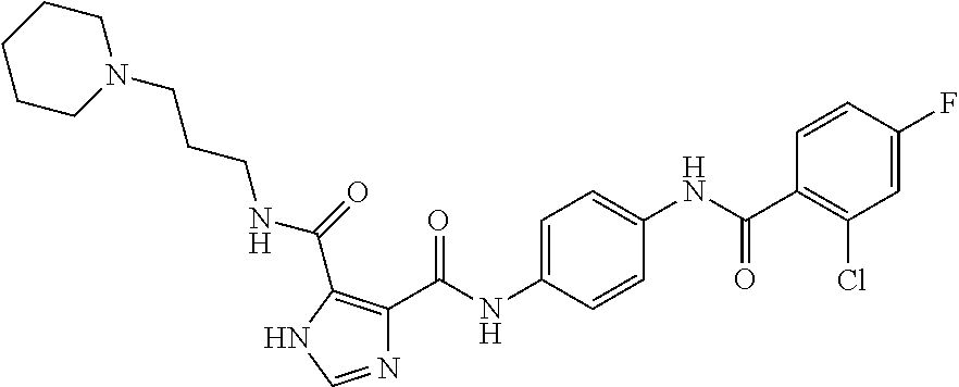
N1=CNC(C(=O)NCCCN2CCCCC2)=C1C(NC1=CC=C(NC(=O)C2=C(Cl)C=C(F)C=C2)C=C1)=O
